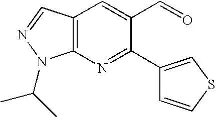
C12=C(N=C(C3=CSC=C3)C(C=O)=C1)N(C(C)C)N=C2
